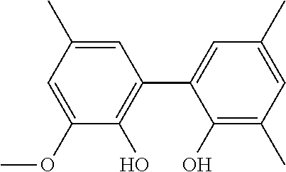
C1=C(C)C=C(OC)C(O)=C1C1=CC(C)=CC(C)=C1O
